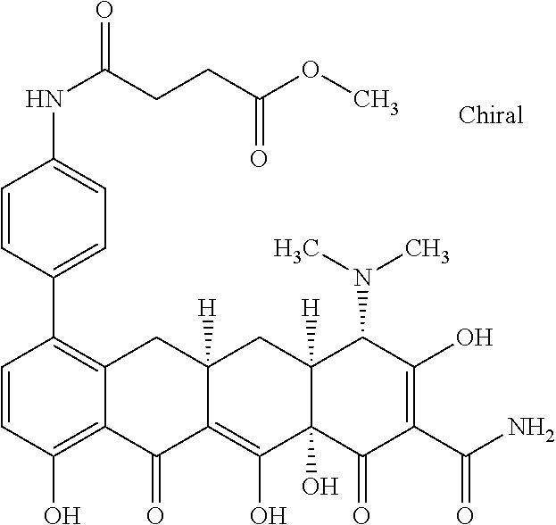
C1=CC(O)=C2C(=C1C1=CC=C(NC(=O)CCC(OC)=O)C=C1)CC1([H])C(=C(O)C3(O)C([H])(C1)C(N(C)C)C(O)=C(C(N)=O)C3=O)C2=O
